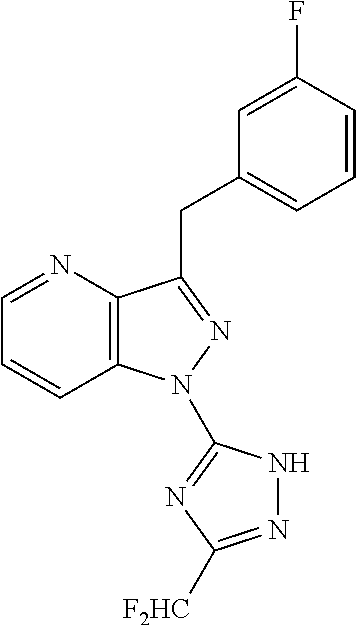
C1=NC2=C(C=C1)N(C1=NC([F2HC])=NN1)N=C2CC1=CC=CC(F)=C1
